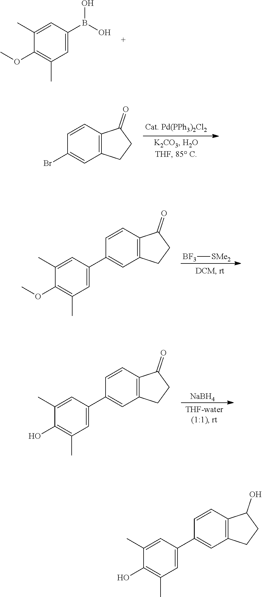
C1(C)=CC(B(O)O)=CC(C)=C1OC.C1=CC2=C(C=C1Br)CCC2=O.[BF3][SMe2].C1(C)=CC(C2=CC3=C(C=C2)C(=O)CC3)=CC(C)=C1OC.[NaBH4].C1(C)=CC(C2=CC3=C(C=C2)C(=O)CC3)=CC(C)=C1O.C1(C)=CC(C2=CC3=C(C=C2)C(O)CC3)=CC(C)=C1O
